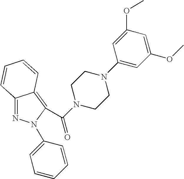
N1(C(=O)C2=C3C(=NN2C2=CC=CC=C2)C=CC=C3)CCN(C2=CC(OC)=CC(OC)=C2)CC1
